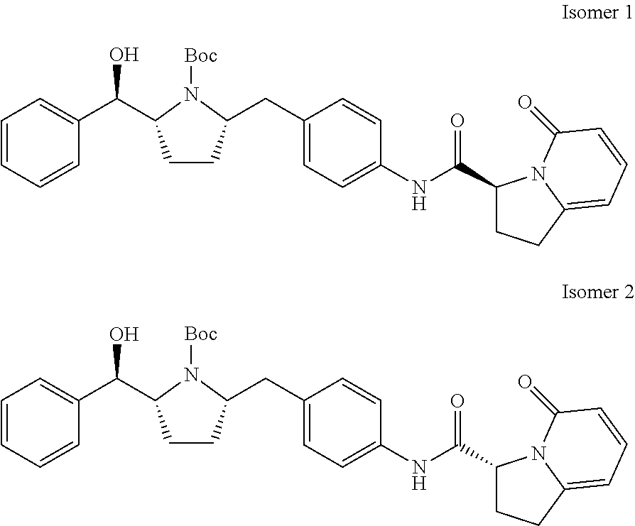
C1CC(CC2=CC=C(NC(C3CCC4=CC=CC(=O)N34)=O)C=C2)N([Boc])C1C(C1=CC=CC=C1)O.C1CC(CC2=CC=C(NC(C3CCC4=CC=CC(=O)N34)=O)C=C2)N([Boc])C1C(C1=CC=CC=C1)O
